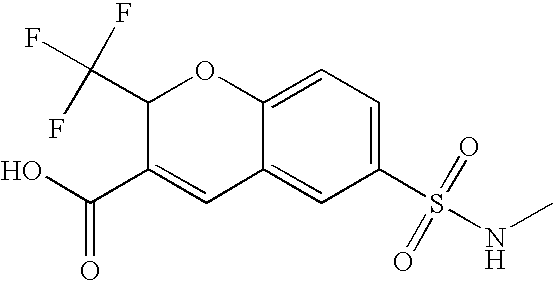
C1(S(NC)(=O)=O)=CC=C2C(=C1)C=C(C(O)=O)C(C(F)(F)F)O2
